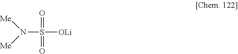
N(S(=O)(=O)[OLi])([Me])[Me]
